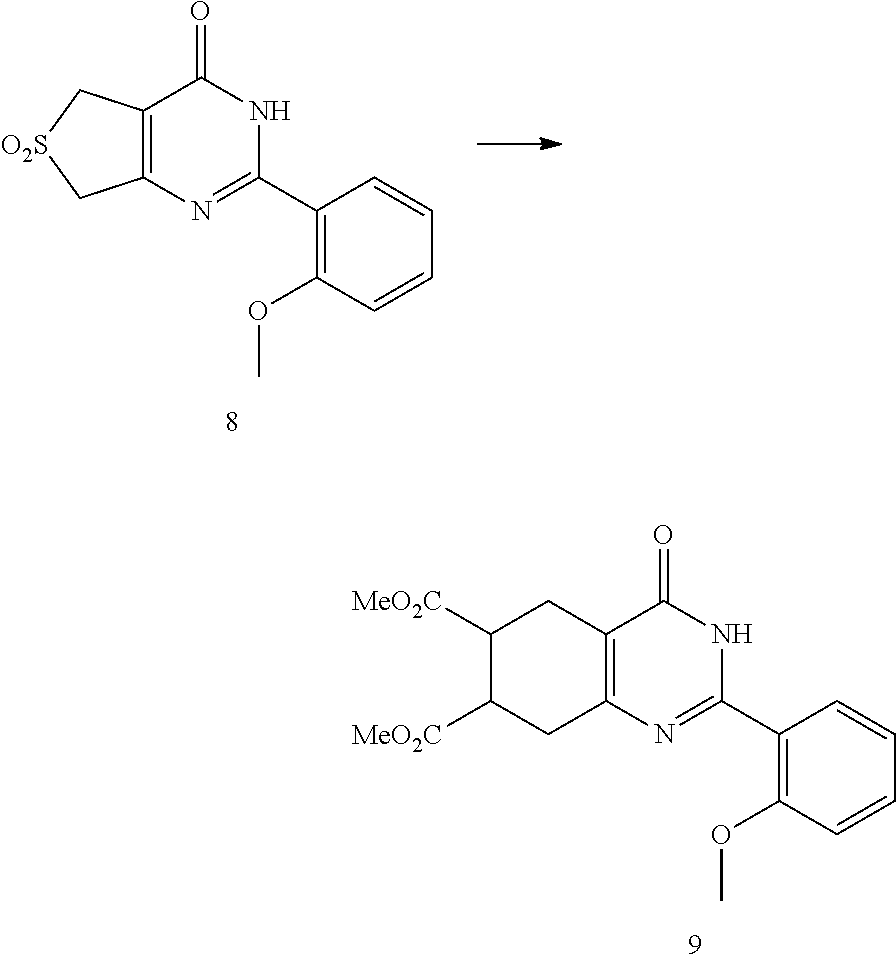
C12=C(C(=O)NC(C3=C(OC)C=CC=C3)=N1)CC([MeO2C])C([MeO2C])C2.C12=C(C[O2S]C1)C(=O)NC(C1=C(OC)C=CC=C1)=N2
